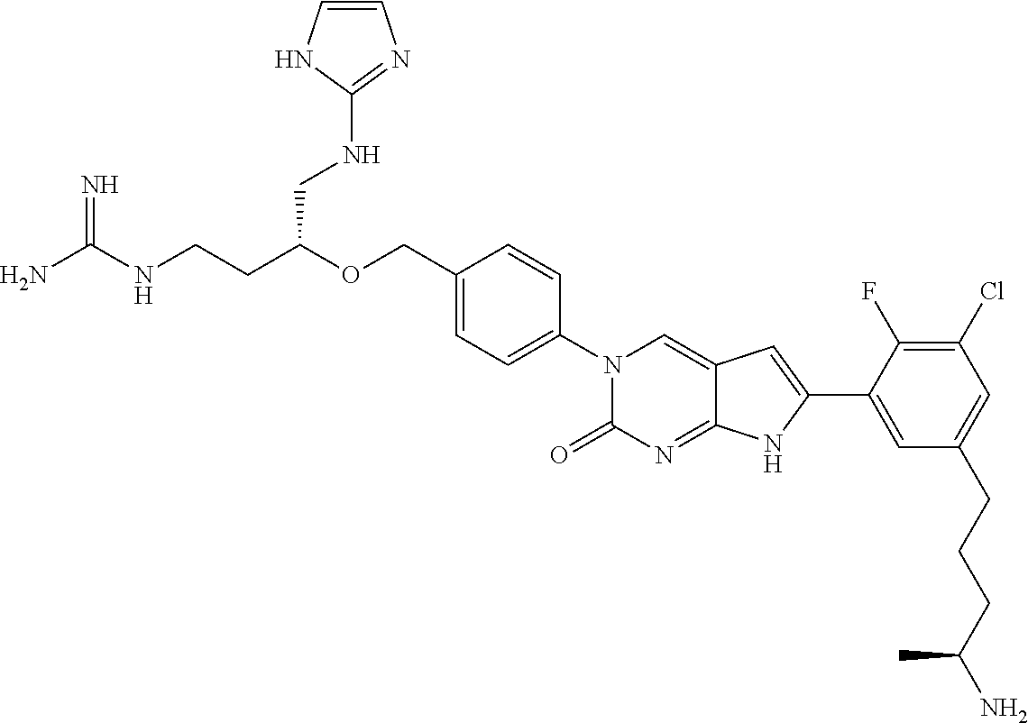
C(CC(OCC1=CC=C(N2C(=O)N=C3C(=C2)C=C(C2=CC(CCCC(N)C)=CC(Cl)=C2F)N3)C=C1)CNC1=NC=CN1)NC(N)=N
